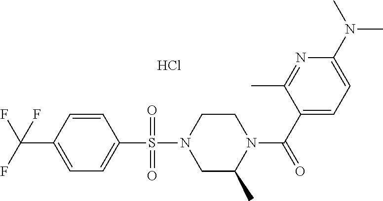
C1=CC(C(F)(F)F)=CC=C1S(N1CC(C)N(C(C2=CC=C(N(C)C)N=C2C)=O)CC1)(=O)=O.Cl
